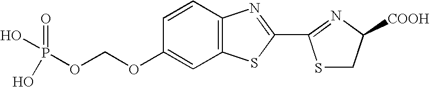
P(O)(O)(=O)OCOC1=CC2=C(C=C1)N=C(C1=NC([COOH])CS1)S2
